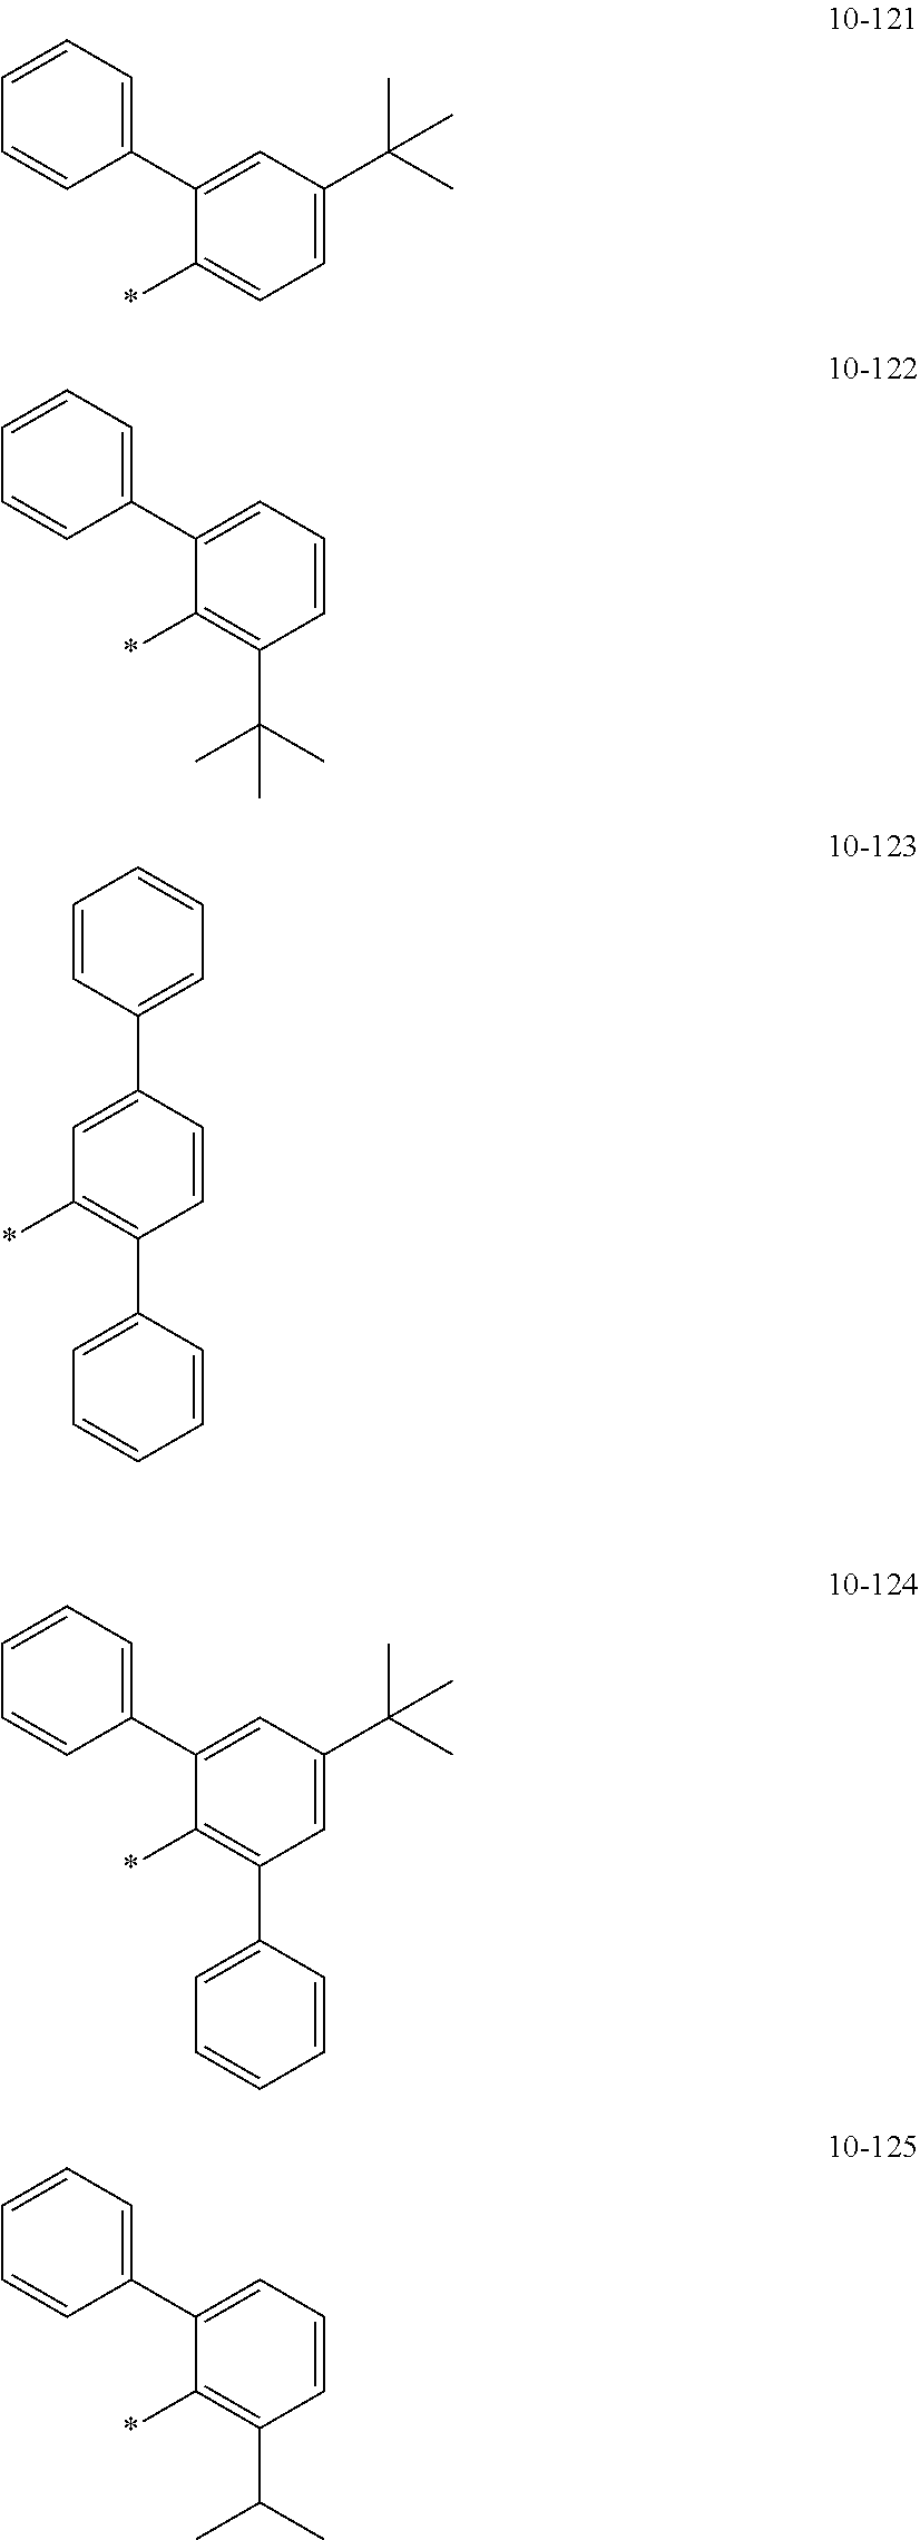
C1=CC=C(C2=CC(C(C)(C)C)=CC=C2*)C=C1.C1=CC=C(C2=CC=CC(C(C)(C)C)=C2*)C=C1.C1=C(C2=CC=CC=C2)C=CC(C2=CC=CC=C2)=C1*.C1(C2=CC=CC=C2)=CC(C(C)(C)C)=CC(C2=CC=CC=C2)=C1*.C1(C2=CC=CC=C2)=CC=CC(C(C)C)=C1*
